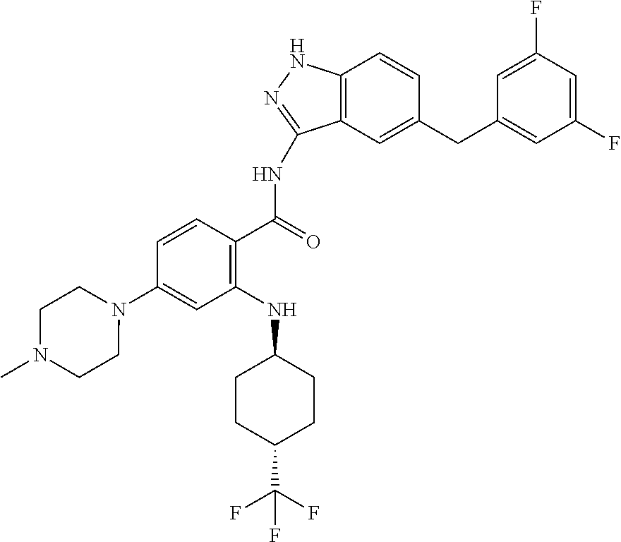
C12=C(C=C(CC3=CC(F)=CC(F)=C3)C=C1)C(NC(=O)C1=C(NC3CCC(C(F)(F)F)CC3)C=C(N3CCN(C)CC3)C=C1)=NN2
